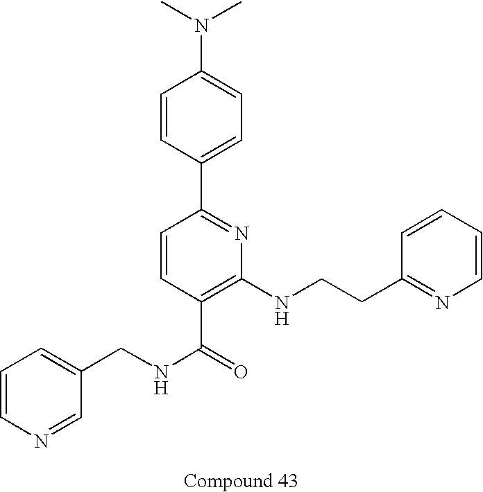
N1=CC(CNC(=O)C2=C(NCCC3=NC=CC=C3)N=C(C3=CC=C(N(C)C)C=C3)C=C2)=CC=C1
